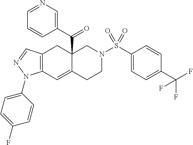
C12(C(C3=CN=CC=C3)=O)C(=CC3=C(C1)C=NN3C1=CC=C(F)C=C1)CCN(S(C1=CC=C(C(F)(F)F)C=C1)(=O)=O)C2
